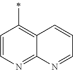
C1=CC(C)=C2C(=N1)N=CC=C2
